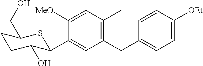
C1(CC2=CC=C([OEt])C=C2)=C(C)C=C([MeO])C(C2C(O)CCC(CO)S2)=C1
